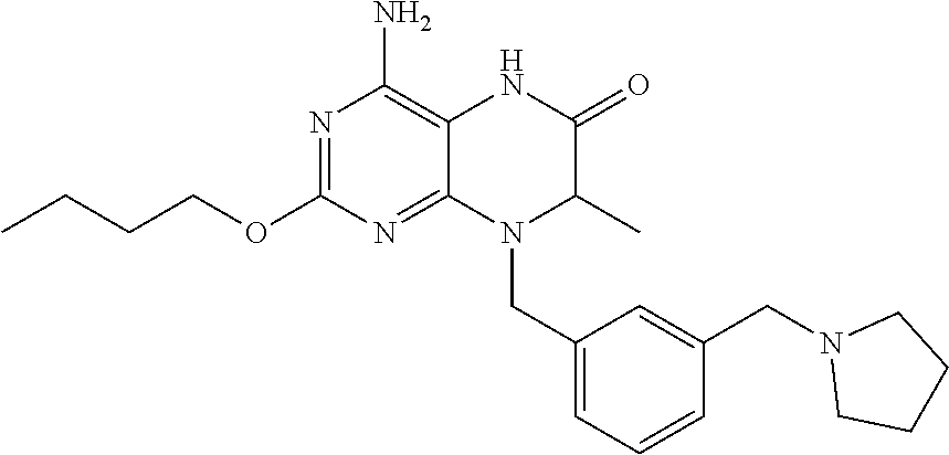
C1(CN2C(C)C(=O)NC3=C(N)N=C(OCCCC)N=C23)=CC=CC(CN2CCCC2)=C1
